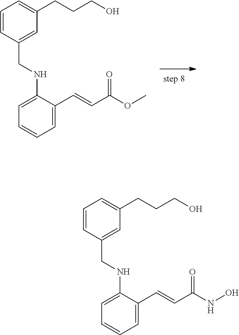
C1(CNC2=CC=CC=C2C=CC(OC)=O)=CC(CCCO)=CC=C1.C1(CNC2=CC=CC=C2C=CC(NO)=O)=CC(CCCO)=CC=C1
